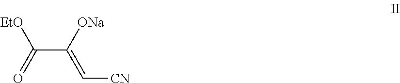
C(C([ONa])=C[CN])([EtO])=O
